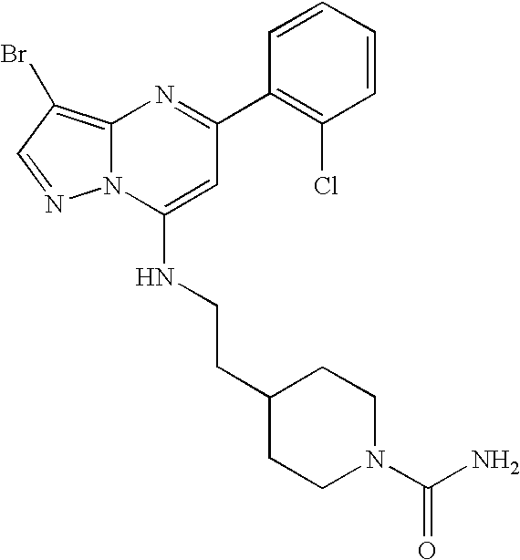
C1(C2=NC3=C(Br)C=NN3C(NCCC3CCN(C(N)=O)CC3)=C2)=C(Cl)C=CC=C1
